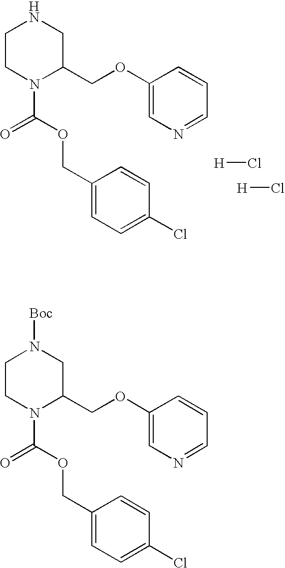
C1CN(C(=O)OCC2=CC=C(Cl)C=C2)C(COC2=CN=CC=C2)CN1[Boc].[H]Cl.[H]Cl.C1CN(C(=O)OCC2=CC=C(Cl)C=C2)C(COC2=CN=CC=C2)CN1
